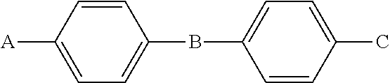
C1=CC(BC2=CC=C(C)C=C2)=CC=C1[A]
